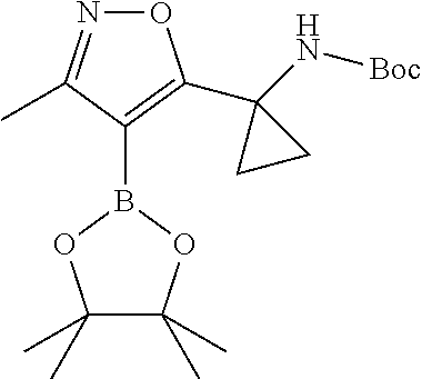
O1N=C(C)C(B2OC(C)(C)C(C)(C)O2)=C1C1(N[Boc])CC1
